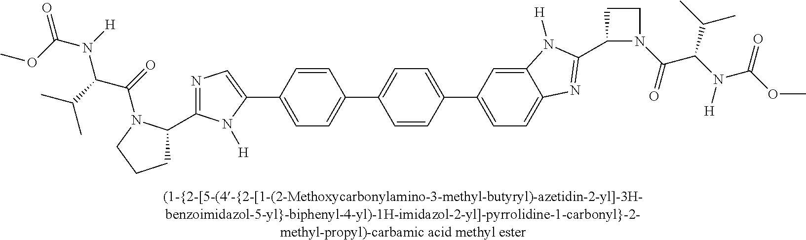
C1(C2=CN=C(C3CCCN3C(C(N(C(=O)OC)[H])C(C)C)=O)N2[H])=CC=C(C2=CC=C(C3=CC=C4C(=C3)N([H])C(C3N(C(=O)C(N([H])C(OC)=O)C(C)C)CC3)=N4)C=C2)C=C1
